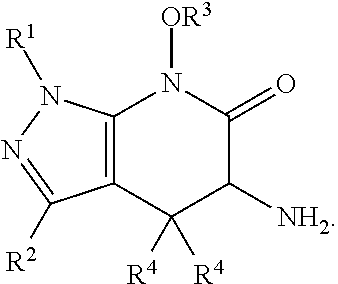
C12=C(C([R4])([R4])C([NH2])C(=O)N1[OR3])C([R2])=NN2[R1]
